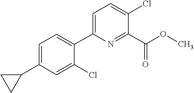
C1=C(C2CC2)C=C(Cl)C(C2=CC=C(Cl)C(C(OC)=O)=N2)=C1
